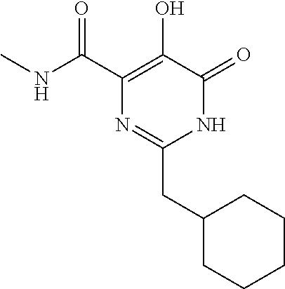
N(C(C1=C(O)C(=O)NC(CC2CCCCC2)=N1)=O)C
